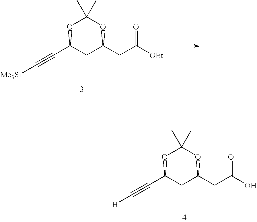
C(C1CC(CC([OEt])=O)OC(C)(C)O1)#C[Me3Si].C(C1CC(CC(O)=O)OC(C)(C)O1)#C[H]
